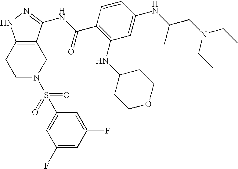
C1C2=C(CCN1S(C1=CC(F)=CC(F)=C1)(=O)=O)NN=C2NC(C1=C(NC2CCOCC2)C=C(NC(C)CN(CC)CC)C=C1)=O
